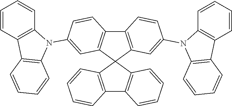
C12=C(C3(C4=C1C=CC(N1C5=C(C=CC=C5)C5=C1C=CC=C5)=C4)C1=C(C4=C3C=CC=C4)C=CC=C1)C=C(N1C3=C(C=CC=C3)C3=C1C=CC=C3)C=C2
